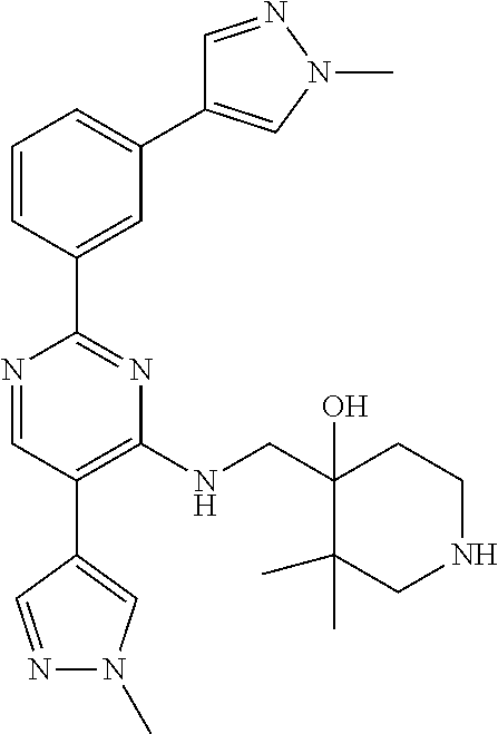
N1=CC(C2=CN(C)N=C2)=C(NCC2(O)C(C)(C)CNCC2)N=C1C1=CC(C2=CN(C)N=C2)=CC=C1
